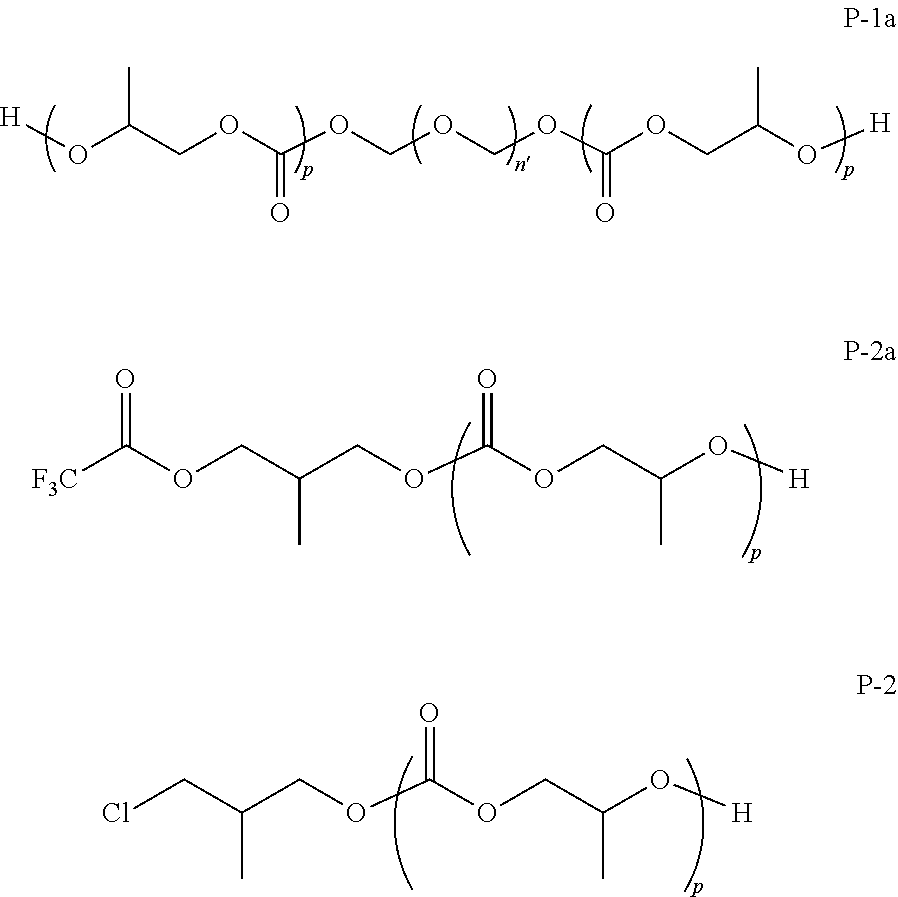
[F3C]C(OCC(COC(OCC(O[H])C)=O)C)=O.[H]OC(COC(OCOCOC(OCC(O[H])C)=O)=O)C.ClCC(COC(OCC(O[H])C)=O)C
